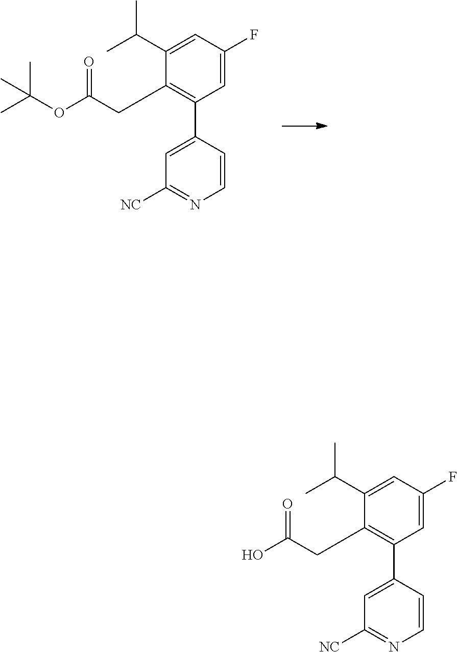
C1(C(C)C)=CC(F)=CC(C2=CC([NC])=NC=C2)=C1CC(OC(C)(C)C)=O.C1(C(C)C)=CC(F)=CC(C2=CC([NC])=NC=C2)=C1CC(O)=O
